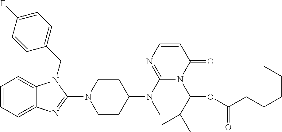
C1=CC=C2C(=C1)N(CC1=CC=C(F)C=C1)C(N1CCC(N(C3=NC=CC(=O)N3C(OC(CCCCC)=O)C(C)C)C)CC1)=N2
